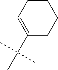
C1(C(C)(C)C)=CCCCC1
